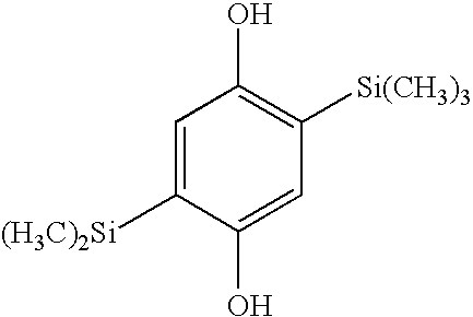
C1=C([(H3C)2Si])C(O)=CC([Si(CH3)3])=C1O
